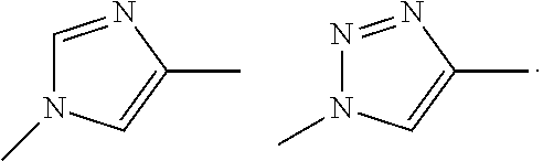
N1=NC(C)=CN1C.C1=NC(C)=CN1C
